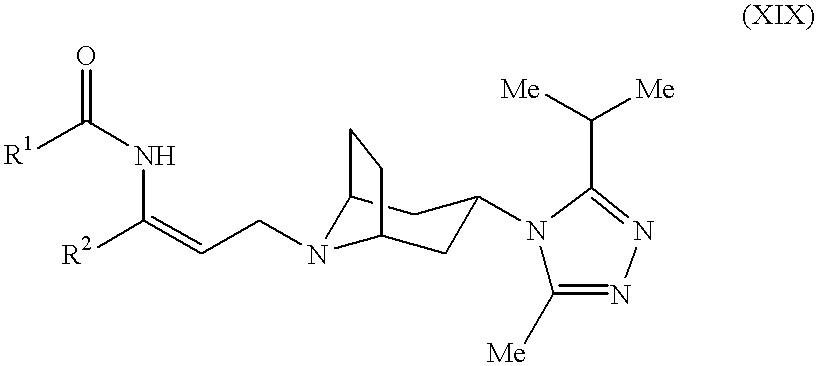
C12N(CC=C([R2])NC([R1])=O)C(CC(N3C([Me])=NN=C3C([Me])[Me])C1)CC2
